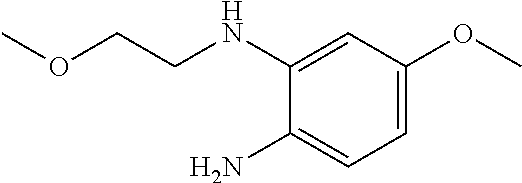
C(OC)CNC1=CC(OC)=CC=C1N
